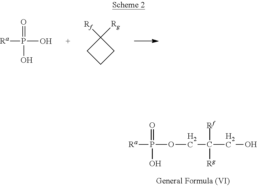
[Ra]P(=O)(O)O.C1CCC1([Rf])[Rg].[Ra]P(=O)(OCC([Rf])([Rg])CO)O
